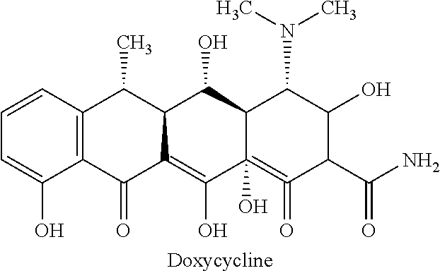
C1=CC=C(O)C2=C1C(C)C1C(=C(O)C3(O)=C(=O)C(C(N)=O)C(O)C(N(C)C)C3C1O)C2=O
